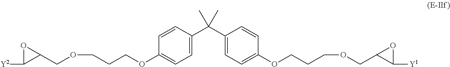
C1=CC(C(C2=CC=C(OCCCOCC3OC3[Y1])C=C2)(C)C)=CC=C1OCCCOCC1OC1[Y2]
